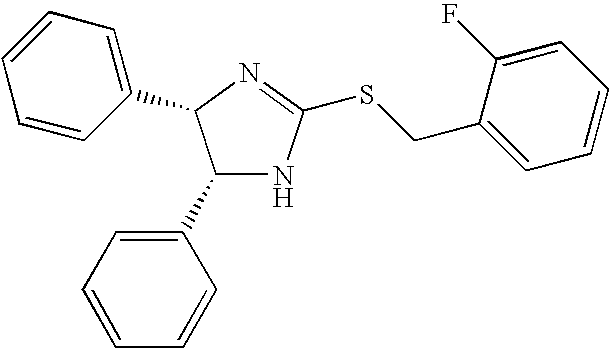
C1(C2=CC=CC=C2)NC(SCC2=CC=CC=C2F)=NC1C1=CC=CC=C1
